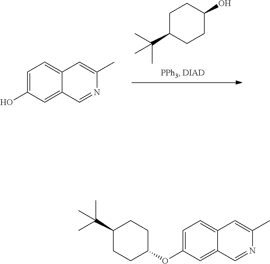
C1=C(O)C=C2C(=C1)C=C(C)N=C2.C1C(C(C)(C)C)CCC(O)C1.C1=C(OC2CCC(C(C)(C)C)CC2)C=C2C(=C1)C=C(C)N=C2
